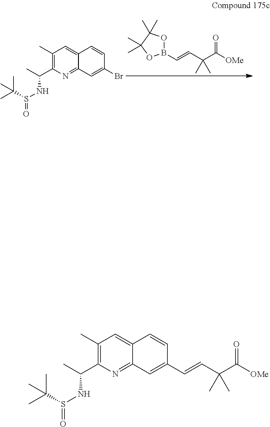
B1(C=CC(C([OMe])=O)(C)C)OC(C)(C)C(C)(C)O1.C1(C)=C(C(C)NS(=O)C(C)(C)C)N=C2C(=C1)C=CC(Br)=C2.C1(C)=C(C(C)NS(=O)C(C)(C)C)N=C2C(=C1)C=CC(C=CC(C([OMe])=O)(C)C)=C2
